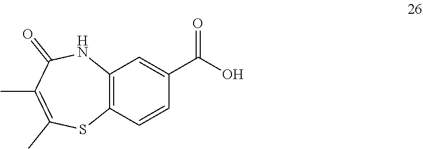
C12=C(C=CC(C(O)=O)=C1)SC(C)=C(C)C(=O)N2
